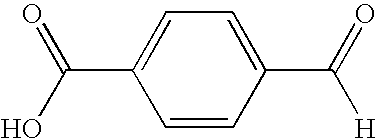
C1=CC(C(=O)[H])=CC=C1C(O)=O
